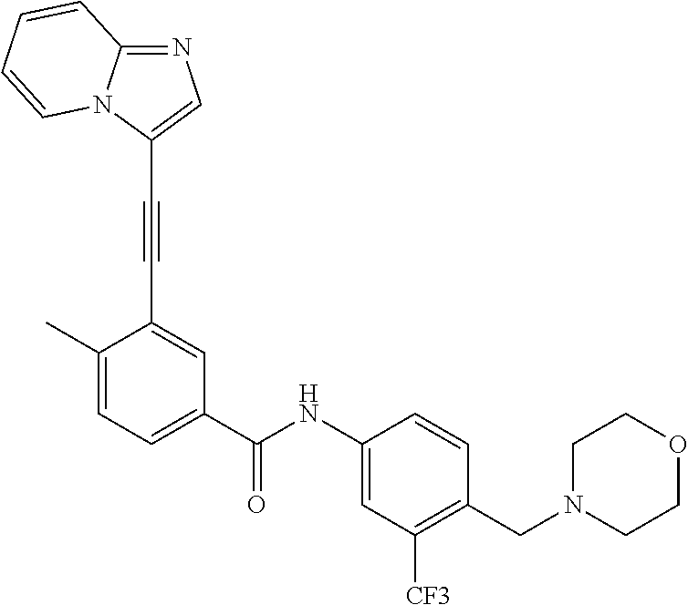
N1=C2N(C(C#CC3=CC(C(NC4=CC([CF3])=C(CN5CCOCC5)C=C4)=O)=CC=C3C)=C1)C=CC=C2
